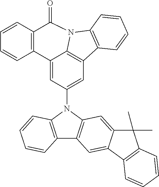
C12=C(N(C3=CC4=C5C(=C3)C3=C(C=CC=C3)C(=O)N5C3=C4C=CC=C3)C3=C1C=C1C(=C3)C(C)(C)C3=C1C=CC=C3)C=CC=C2
